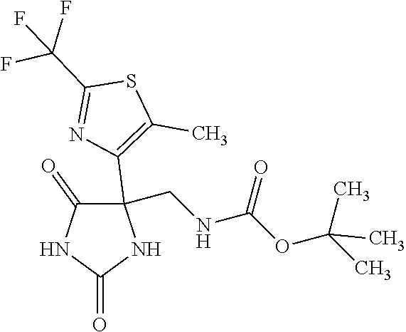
C1(CNC(OC(C)(C)C)=O)(C2=C(C)SC(C(F)(F)F)=N2)C(=O)NC(=O)N1
